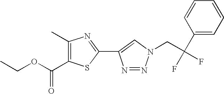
CCOC(=O)C1=C(C)N=C(C2=CN(CC(C3=CC=CC=C3)(F)F)N=N2)S1
